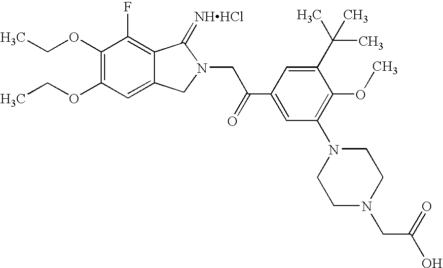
CCOC1=C(OCC)C=C2C(=C1F)C(=[NHHCl])N(CC(C1=CC(N3CCN(CC(O)=O)CC3)=C(OC)C(C(C)(C)C)=C1)=O)C2
